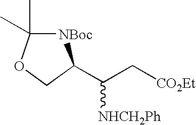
[NBoc]1C(C)(C)OCC1C(C[CO2Et])[NHCH2Ph]
